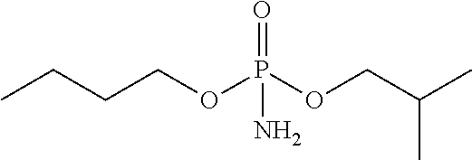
CCCCOP(OCC(C)C)(=O)N
